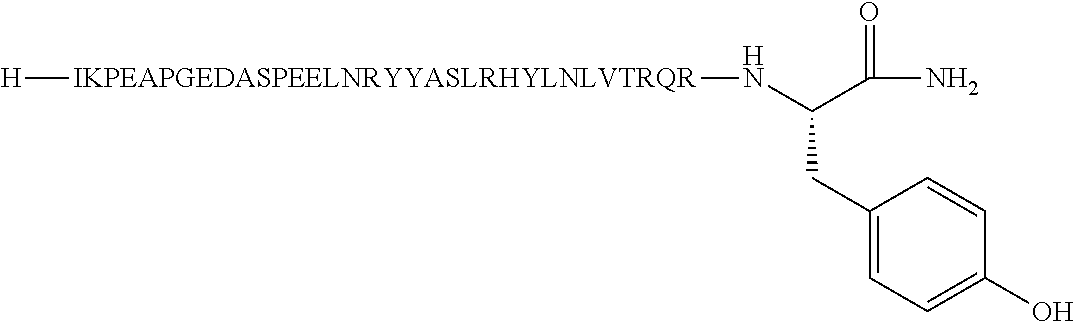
[H][IKPEAPGEDASPEELNRYYASLRHYLNLVTRQR]NC(C(=O)N)CC1=CC=C(O)C=C1
